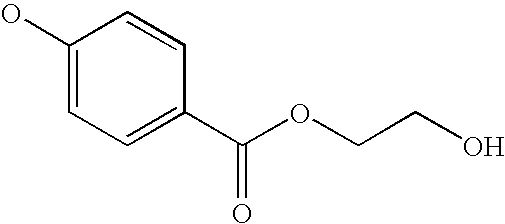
C1(O)=CC=C(C(OCCO)=O)C=C1
